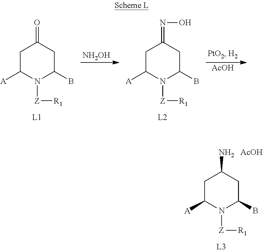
C1C([A])N([Z][R1])C(B)CC1=O.[NH2OH].C1C([A])N([Z][R1])C(B)CC1=NO.[AcOH].C1C([A])N([Z][R1])C(B)CC1N.[AcOH]
